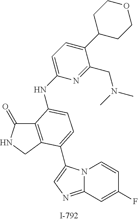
C1=C(NC2=CC=C(C3=CN=C4N3C=CC(F)=C4)C3=C2C(=O)NC3)N=C(CN(C)C)C(C2CCOCC2)=C1
